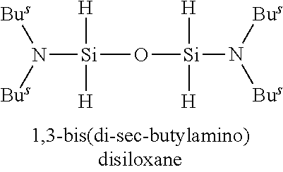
[Si](O[Si](N([Bus])[Bus])([H])[H])([H])([H])N([Bus])[Bus]
